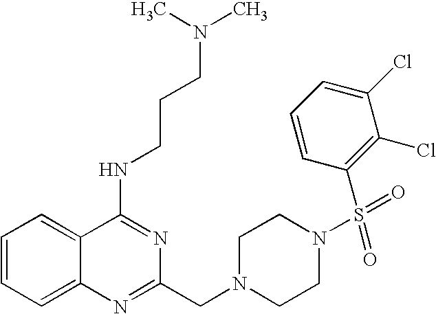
C1=CC=C2C(=C1)C(NCCCN(C)C)=NC(CN1CCN(S(C3=C(Cl)C(Cl)=CC=C3)(=O)=O)CC1)=N2
